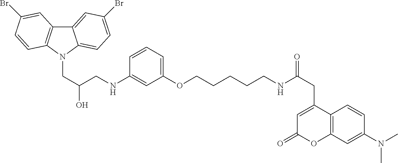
C12=CC(Br)=CC=C1N(CC(CNC1=CC(OCCCCCNC(CC3=CC(=O)OC4=C3C=CC(N(C)C)=C4)=O)=CC=C1)O)C1=C2C=C(Br)C=C1
